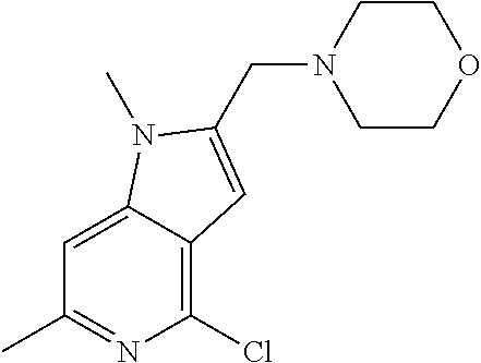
C1COCCN1CC1=CC2=C(Cl)N=C(C)C=C2N1C
